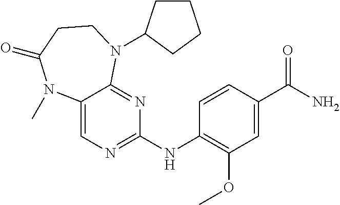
C1(C(N)=O)=CC(OC)=C(NC2=NC=C3C(=N2)N(C2CCCC2)CCC(=O)N3C)C=C1
